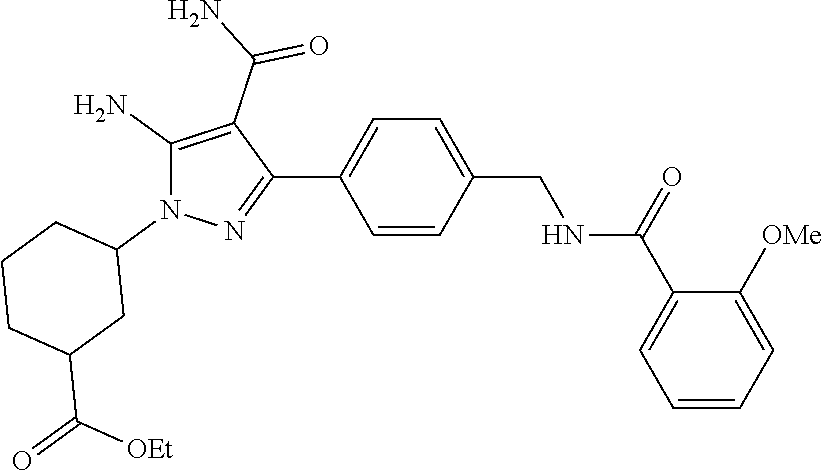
C1=CC=C([OMe])C(C(=O)NCC2=CC=C(C3=NN(C4CCCC(C(=O)[OEt])C4)C(N)=C3C(=O)N)C=C2)=C1
